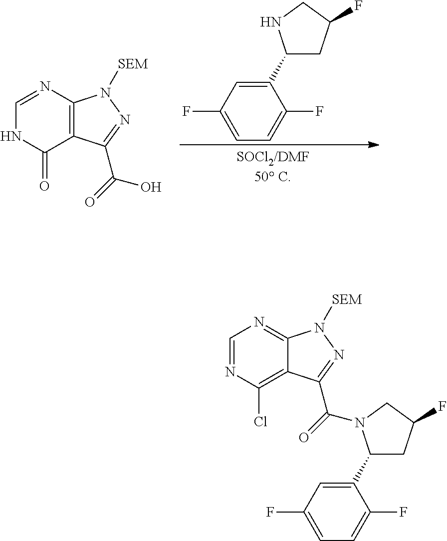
C1(C2CC(F)CN2)=CC(F)=CC=C1F.C12=C(N=CNC1=O)N([SEM])N=C2C(=O)O.C12=C(Cl)N=CN=C1N([SEM])N=C2C(=O)N1C(C2=CC(F)=CC=C2F)CC(F)C1
